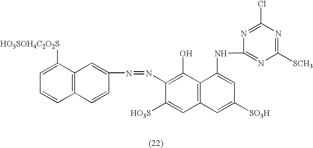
C1(N=NC2=C(O)C3=C(C=C2[HO3S])C=C([SO3H])C=C3NC2=NC([SCH3])=NC(Cl)=N2)=CC2=C(C=C1)C=CC=C2[HO3SOH4C2O2S]
